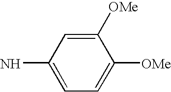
C1=C(N)C=C([OMe])C([OMe])=C1
